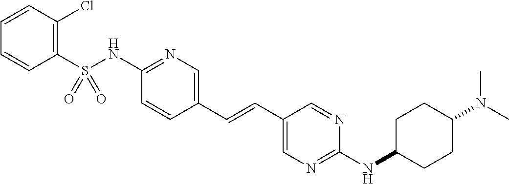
C1(S(NC2=NC=C(C=CC3=CN=C(NC4CCC(N(C)C)CC4)N=C3)C=C2)(=O)=O)=C(Cl)C=CC=C1
